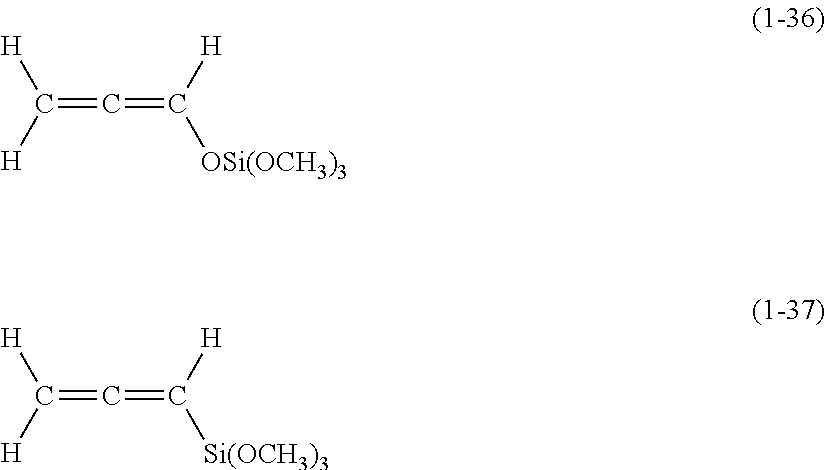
C(=C=C([OSi(OCH3)3])[H])([H])[H].C(=C=C([Si(OCH3)3])[H])([H])[H]
